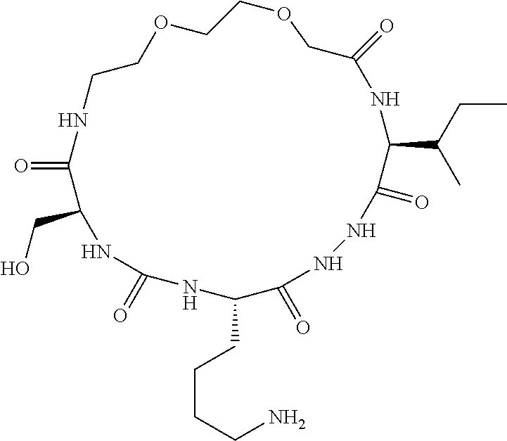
O=C1C(CO)NC(=O)NC(CCCCN)C(=O)NNC(=O)C(C(CC)C)NC(=O)COCCOCCN1
